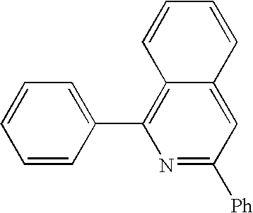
C1=CC(C2=C3C(=CC([Ph])=N2)C=CC=C3)=CC=C1
